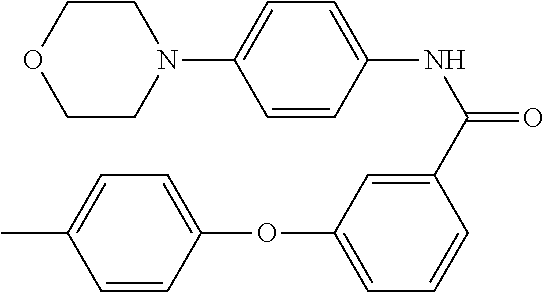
C1(C(NC2=CC=C(N3CCOCC3)C=C2)=O)=CC(OC2=CC=C(C)C=C2)=CC=C1
